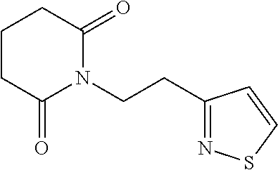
C1CC(=O)N(CCC2=NSC=C2)C(=O)C1
